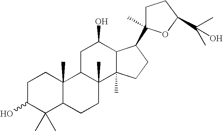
C1C(O)C(C)(C)C2C(C)(C1)C1C(C)(CC2)C2(C)C(C(O)C1)C(C1(C)CCC(C(O)(C)C)O1)CC2
